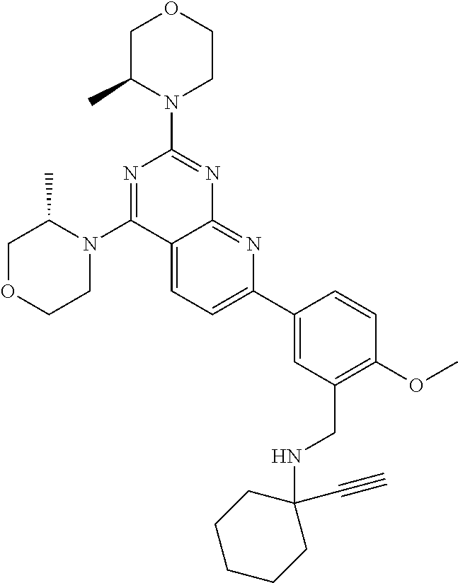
C1C(C)N(C2=NC3=NC(C4=CC(CNC5(C#C)CCCCC5)=C(OC)C=C4)=CC=C3C(N3C(C)COCC3)=N2)CCO1
